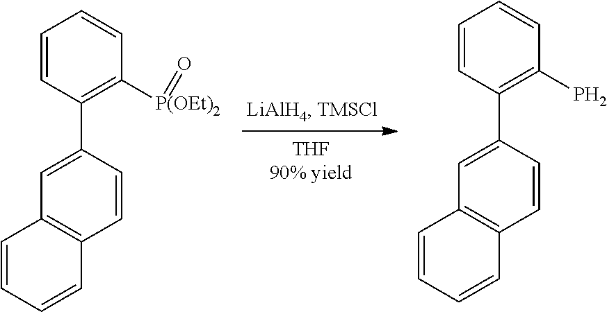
C12=C(C=CC(C3=C([P(OEt)2]=O)C=CC=C3)=C1)C=CC=C2.C12=C(C=CC(C3=C(P)C=CC=C3)=C1)C=CC=C2
